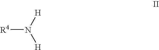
[R4]N([H])[H]
